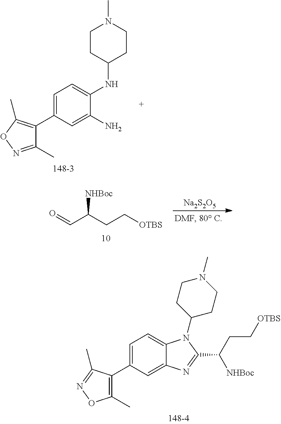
C1=C(C2=C(C)ON=C2C)C=C(N)C(NC2CCN(C)CC2)=C1.C(C(CC[OTBS])[NHBoc])=O.[Na2S2O5].C1=C(C2=C(C)ON=C2C)C=C2C(=C1)N(C1CCN(C)CC1)C(C(CC[OTBS])[NHBoc])=N2
